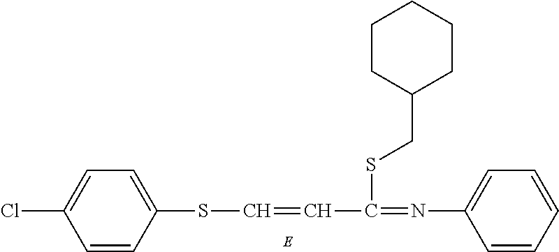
S(C=CC(SCC1CCCCC1)=NC1=CC=CC=C1)C1=CC=C(Cl)C=C1
